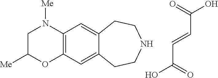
C1C([Me])OC2=C(N1[Me])C=C1C(=C2)CCNCC1.C(C=CC(O)=O)(O)=O
